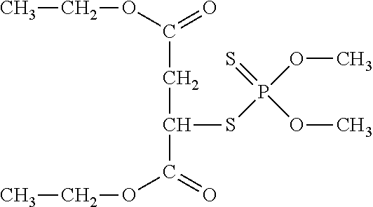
CCOC(=O)CC(C(=O)OCC)SP(OC)(=S)OC
